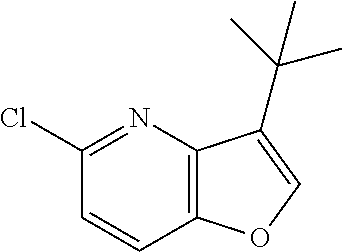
C1(Cl)=NC2=C(C=C1)OC=C2C(C)(C)C
